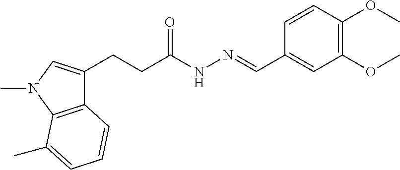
C(CC1=CN(C)C2=C1C=CC=C2C)C(NN=CC1=CC(OC)=C(OC)C=C1)=O
